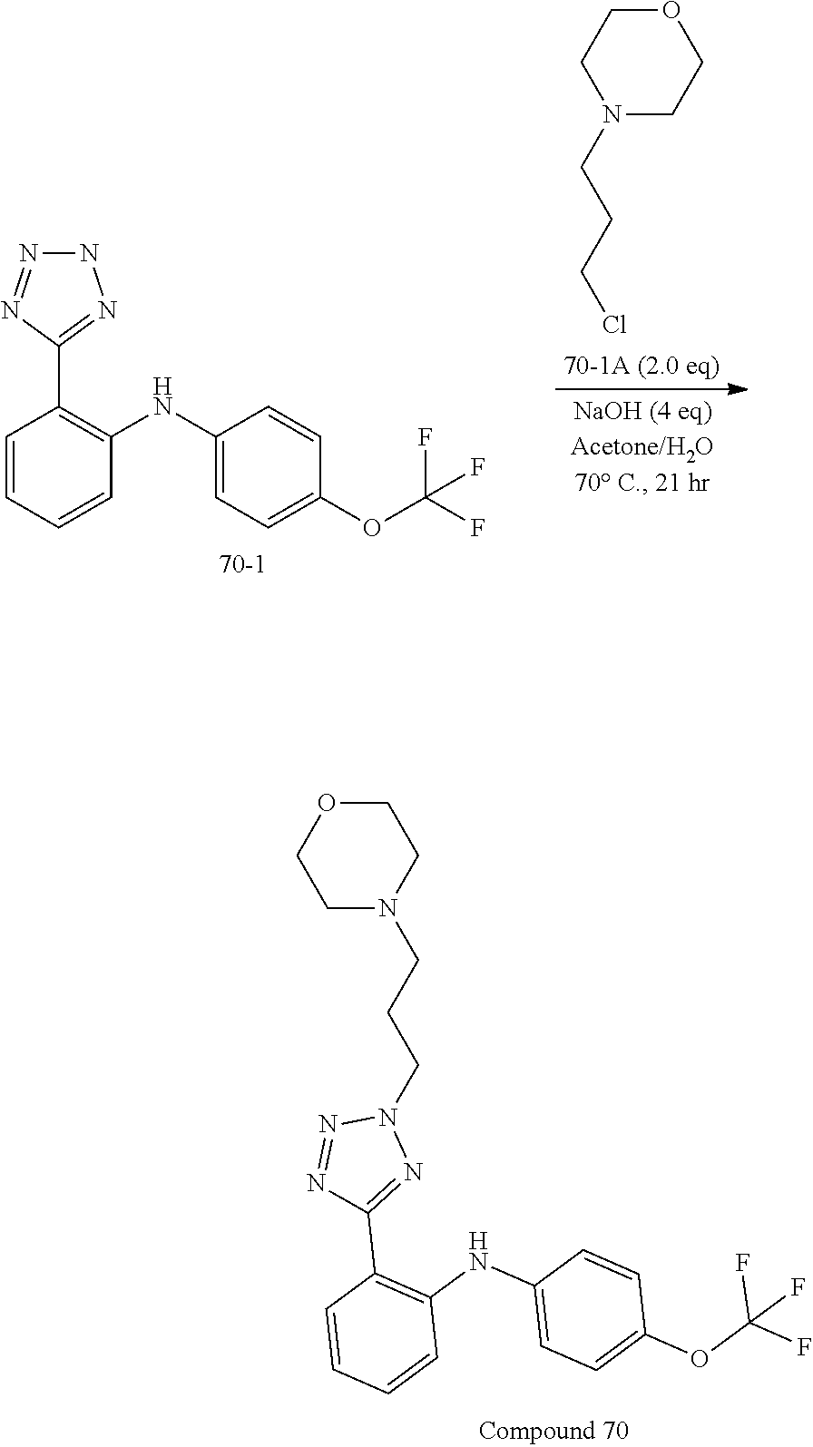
O1CCN(CCCCl)CC1.C1=CC=CC(NC2=CC=C(OC(F)(F)F)C=C2)=C1C1=NNN=N1.C1=CC=CC(NC2=CC=C(OC(F)(F)F)C=C2)=C1C1=NN(CCCN2CCOCC2)N=N1
